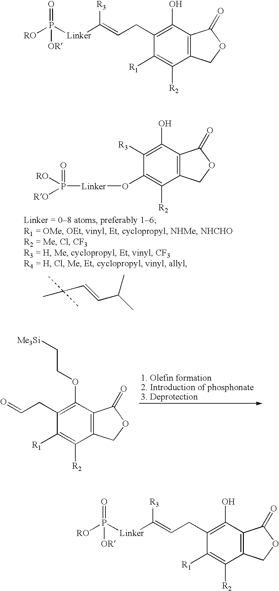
CC(C)C=CC(C)(C)C.[R3]C1=C(O)C2=C(C([R2])=C1O[Linker]P([RO])([RO])=O)COC2=O.C(C1=C(OCC[Me3Si])C2=C(C([R2])=C1[R1])COC2=O)C=O.[RO]P([Linker]C([R3])=CCC1=C(O)C2=C(C([R2])=C1[R1])COC2=O)(=O)[OR].C(C1=C(O)C2=C(C([R2])=C1[R1])COC2=O)C=C([R3])[Linker]P([RO])(=O)[OR]
